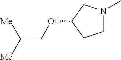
C1N(C)CC(OCC([Me])[Me])C1
